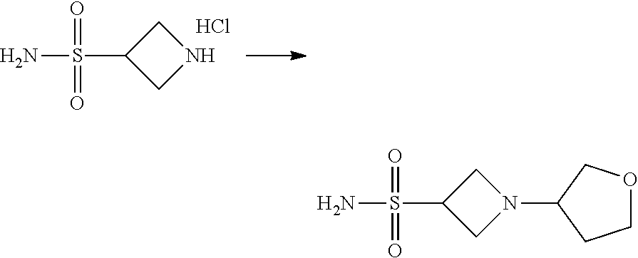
C1C(S(N)(=O)=O)CN1.Cl.C1C(S(N)(=O)=O)CN1C1CCOC1
